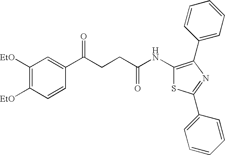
C1([EtO])=C([EtO])C=CC(C(CCC(NC2=C(C3=CC=CC=C3)N=C(C3=CC=CC=C3)S2)=O)=O)=C1
